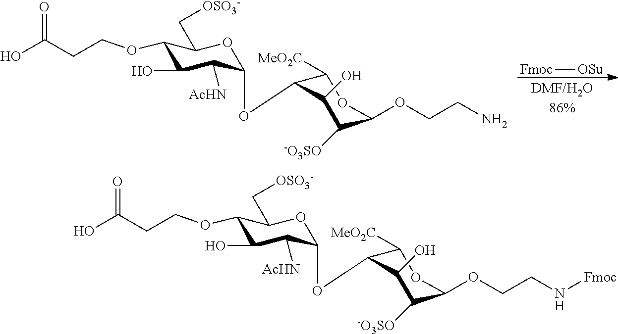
C1(OCCC(O)=O)C(O)C([AcHN])C(OC2C([MeO2C])OC(OCCN)C([-O3SO])C2O)OC1C[OSO3-].[Fmoc][OSu].C1(OCCC(O)=O)C(O)C([AcHN])C(OC2C([MeO2C])OC(OCCN[Fmoc])C([-O3SO])C2O)OC1C[OSO3-]
